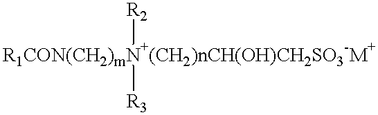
[R1CON(CH2)mN+(CH2)nCH(OH)CH2SO3-M+]([R2])[R3]
